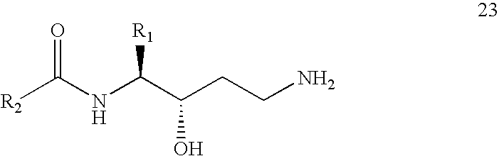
[R2]C(NC(C(CCN)O)[R1])=O
